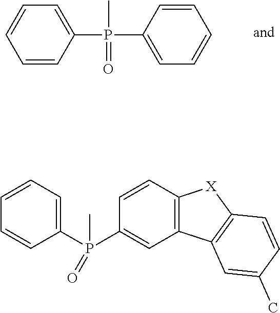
C1=CC(P(C2=CC=CC=C2)(C)=O)=CC=C1.C1(P(C2=CC3=C(C=C2)[X]C2=C3C=C(C)C=C2)(C)=O)=CC=CC=C1
